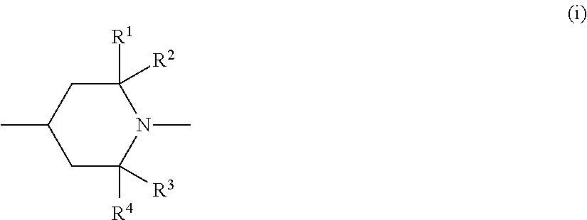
C1C([R4])([R3])N(C)C([R1])([R2])CC1C
